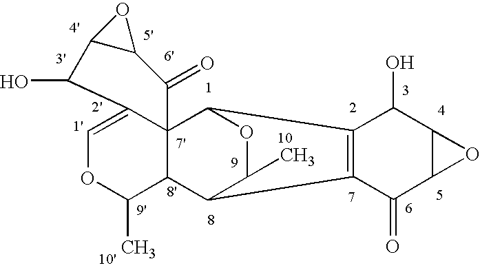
C1=C2C3(C(C(C)O1)C1C(C)OC3C3=C1C(=O)C1C(C3O)O1)C(=O)C1C(C2O)O1
